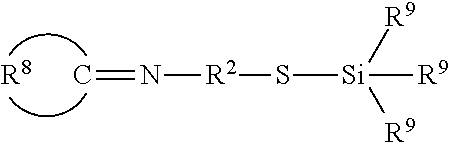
[R8].C=N[R2]S[Si]([R9])([R9])[R9]
